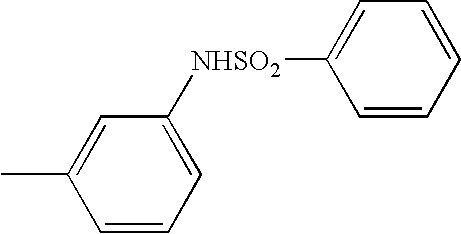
C1(C)=CC([NHSO2]C2=CC=CC=C2)=CC=C1
